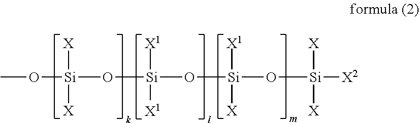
CO[Si](O[Si](O[Si](O[Si]([X2])([X])[X])([X1])[X])([X1])[X1])([X])[X]
